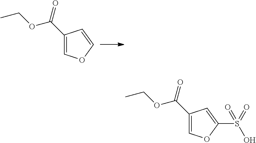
C1(C(OCC)=O)=COC=C1.C1(C(OCC)=O)=COC(S(=O)(O)=O)=C1
